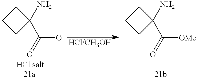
C1CCC1(N)C(O)=O.C1CCC1(N)C([OMe])=O
